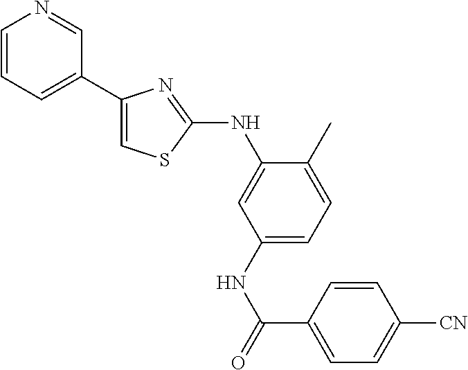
C1=CC=C(C2=CSC(NC3=CC(NC(C4=CC=C([CN])C=C4)=O)=CC=C3C)=N2)C=N1
